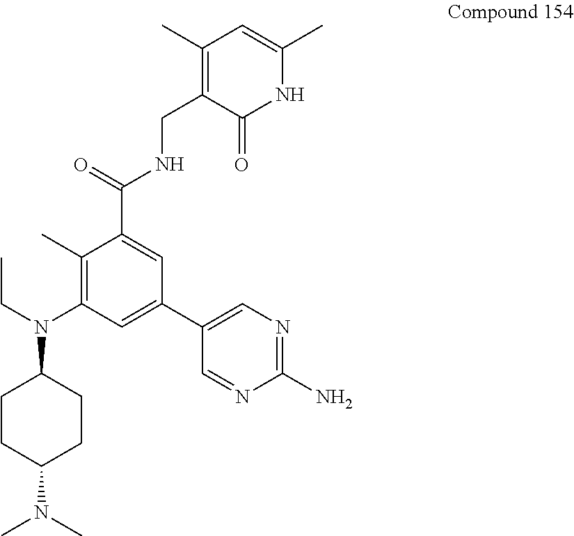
C1(C)=CC(C)=C(CNC(C2=CC(C3=CN=C(N)N=C3)=CC(N(CC)C3CCC(N(C)C)CC3)=C2C)=O)C(=O)N1
